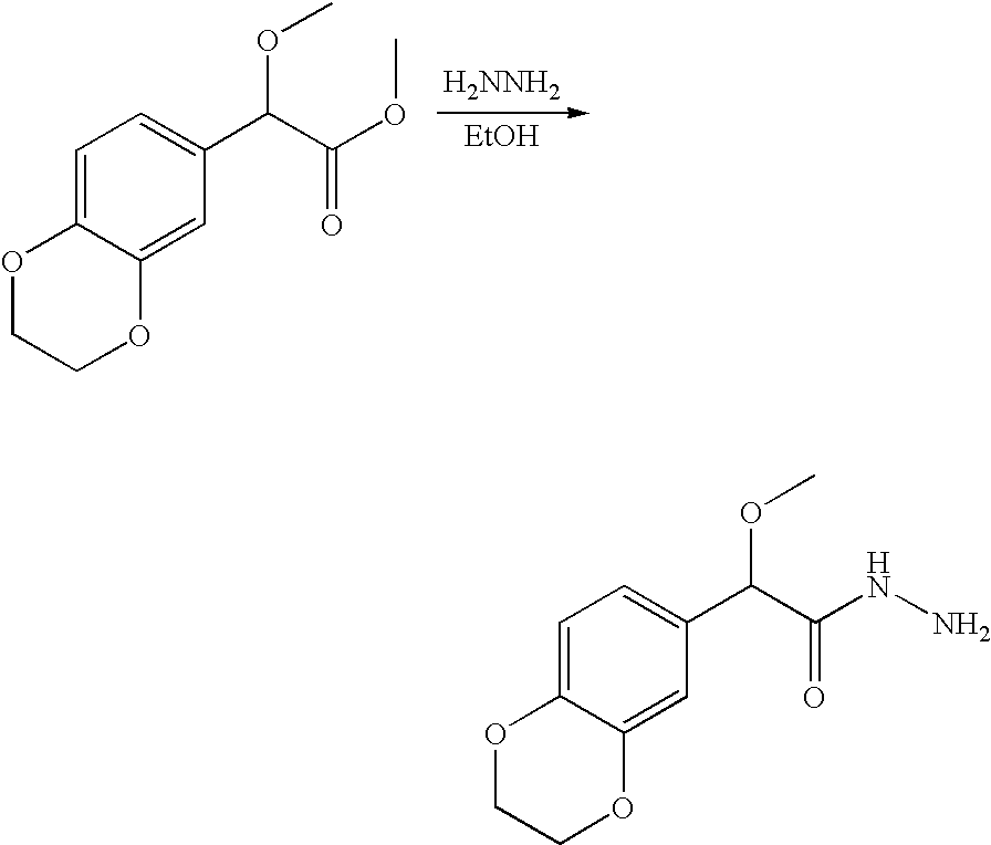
O1CCOC2=CC(C(C(OC)=O)OC)=CC=C12.[H2NNH2].[EtOH].O1CCOC2=CC(C(C(NN)=O)OC)=CC=C12
